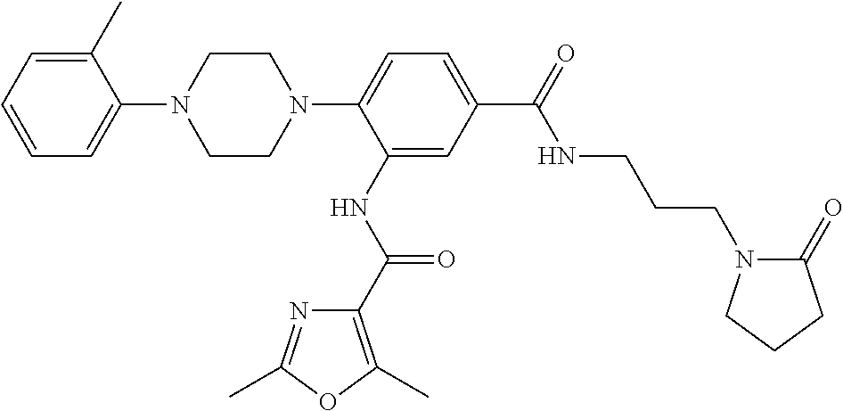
C1=CC=C(C)C(N2CCN(C3=CC=C(C(=O)NCCCN4C(=O)CCC4)C=C3NC(C3=C(C)OC(C)=N3)=O)CC2)=C1
